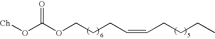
[Ch]OC(OCCCC=CCCCC)=O
